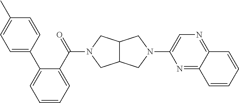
C12C(CN(C(C3=CC=CC=C3C3=CC=C(C)C=C3)=O)C1)CN(C1=CN=C3C(=N1)C=CC=C3)C2
